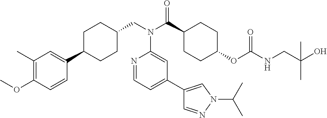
C1(C)=C(OC)C=CC(C2CCC(CN(C(C3CCC(OC(NCC(O)(C)C)=O)CC3)=O)C3=CC(C4=CN(C(C)C)N=C4)=CC=N3)CC2)=C1
